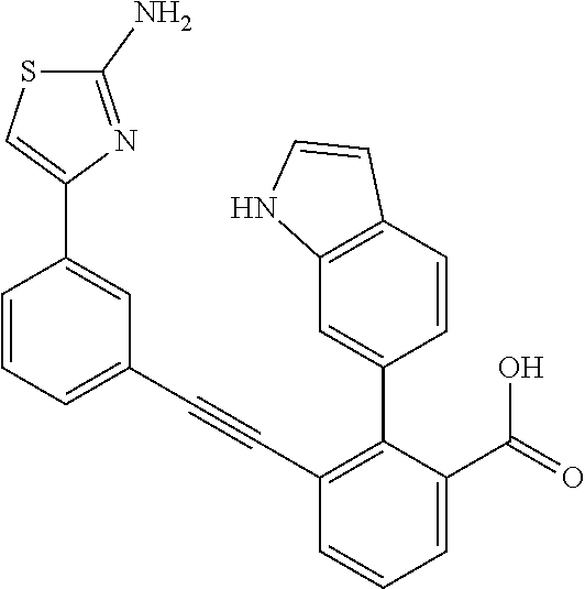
C1(N)=NC(C2=CC(C#CC3=C(C4=CC5=C(C=C4)C=CN5)C(C(=O)O)=CC=C3)=CC=C2)=CS1
